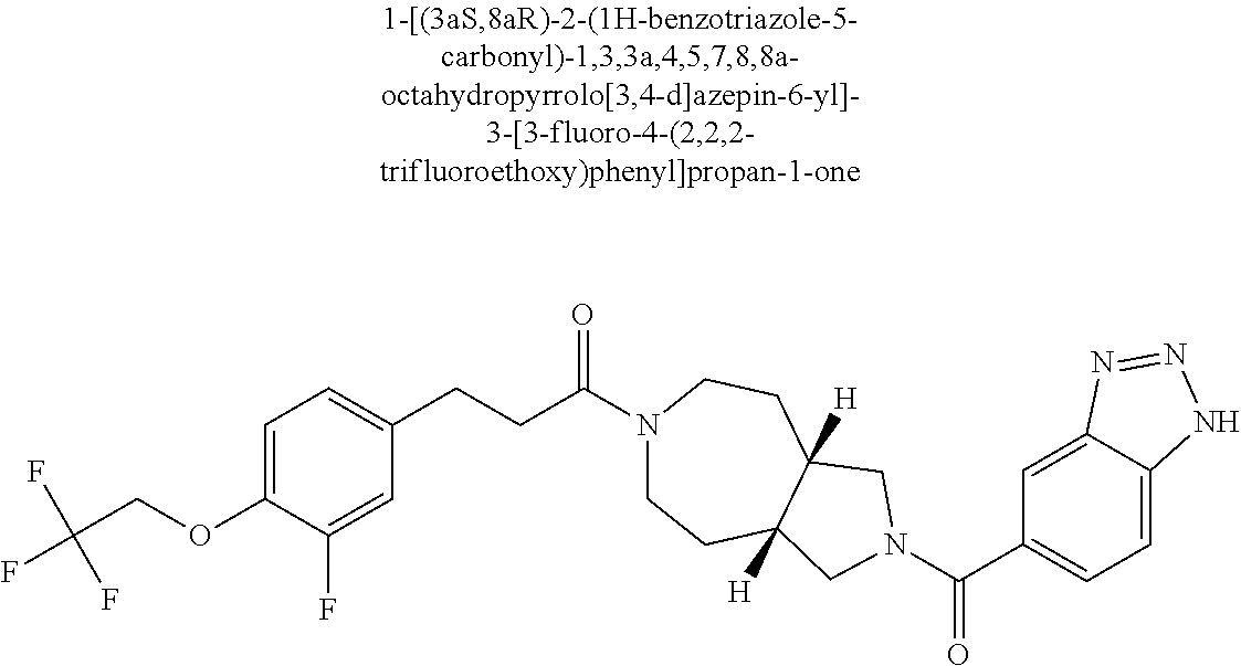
C1(CCC(=O)N2CCC3([H])C([H])(CC2)CN(C(=O)C2=CC=C4C(=C2)N=NN4)C3)=CC=C(OCC(F)(F)F)C(F)=C1
